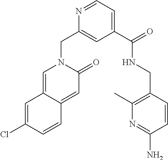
N1=CC=C(C(NCC2=C(C)N=C(N)C=C2)=O)C=C1CN1C=C2C(=CC1=O)C=CC(Cl)=C2
